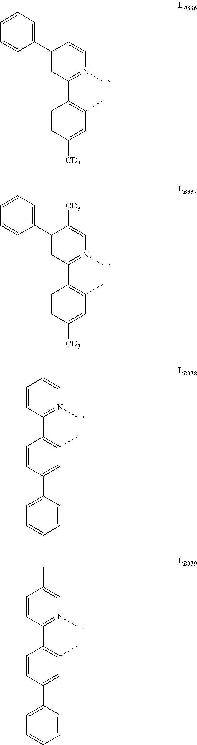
C1=CC([CD3])=CC(C)=C1C1=N(C)C=CC(C2=CC=CC=C2)=C1.C1=CC([CD3])=CC(C)=C1C1=N(C)C=C([CD3])C(C2=CC=CC=C2)=C1.C1=CC(C2=CC=CC=C2)=CC(C)=C1C1=N(C)C=CC=C1.C1=CC(C2=CC=CC=C2)=CC(C)=C1C1=N(C)C=C(C)C=C1
